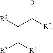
C(=C([R3])[R4])(C(=O)[R7])[R2]
